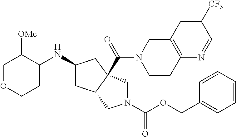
C1OCCC(NC2CC3C(C(N4CCC5=C(C4)C=C([CF3])C=N5)=O)(C2)CN(C(OCC2=CC=CC=C2)=O)C3)C1[OMe]
